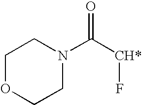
C1OCCN(C([CH*]F)=O)C1
